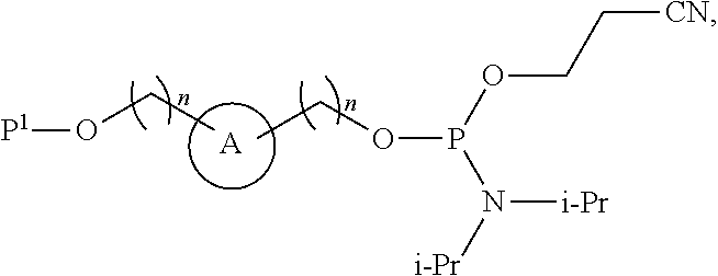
[A].CCOP(N([i-Pr])[i-Pr])OCC[CN].C(C)O[P1]
